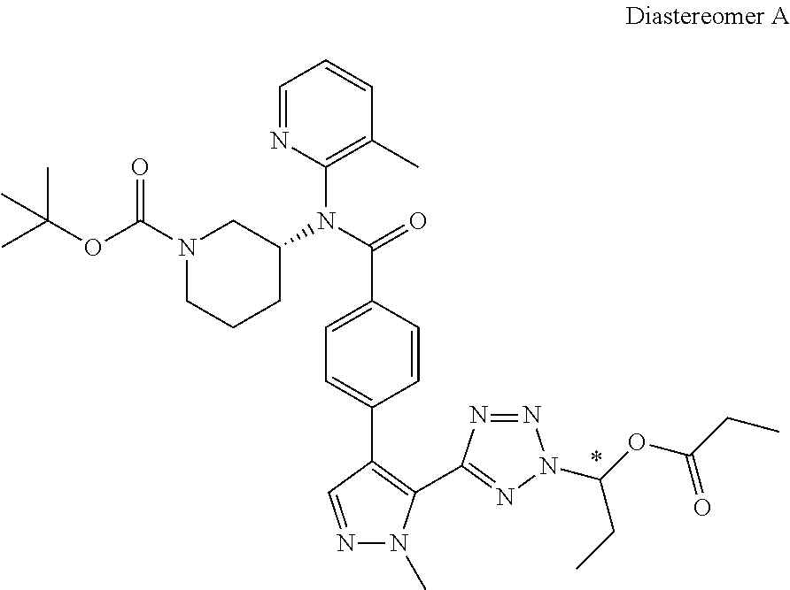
N1=CC(C2=CC=C(C(=O)N(C3=C(C)C=CC=N3)C3CN(C(=O)OC(C)(C)C)CCC3)C=C2)=C(C2=NN(C(OC(CC)=O)CC)N=N2)N1C
